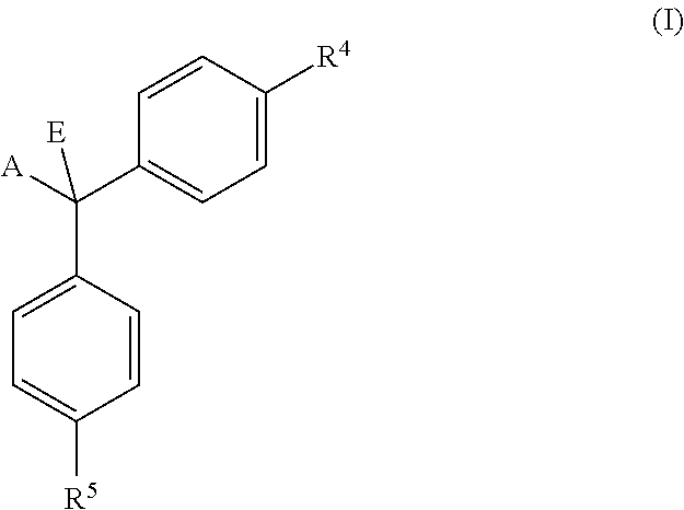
C1=C([R4])C=CC(C(C2=CC=C([R5])C=C2)([A])[E])=C1
